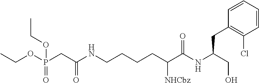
CCOP(CC(NCCCCC(C(NC(CO)CC1=C(Cl)C=CC=C1)=O)[NHCbz])=O)(=O)OCC
